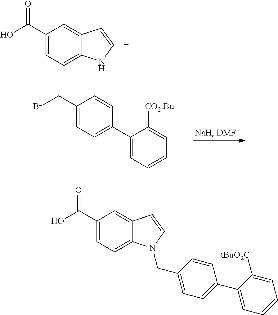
C1(C(O)=O)=CC=C2C(=C1)C=CN2.C1(CBr)=CC=C(C2=CC=CC=C2[CO2tBu])C=C1.C1(C(O)=O)=CC=C2C(=C1)C=CN2CC1=CC=C(C2=CC=CC=C2[tBuO2C])C=C1
